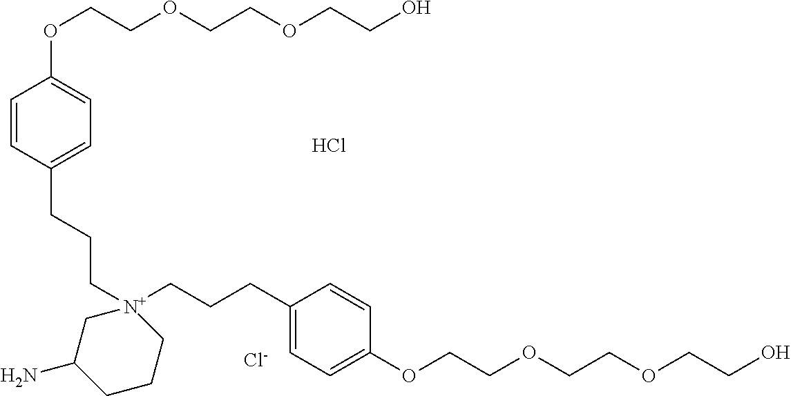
O(CCOCCOCCO)C1=CC=C(CCC[N+]2(CCCC3=CC=C(OCCOCCOCCO)C=C3)CC(N)CCC2)C=C1.[Cl-].Cl
